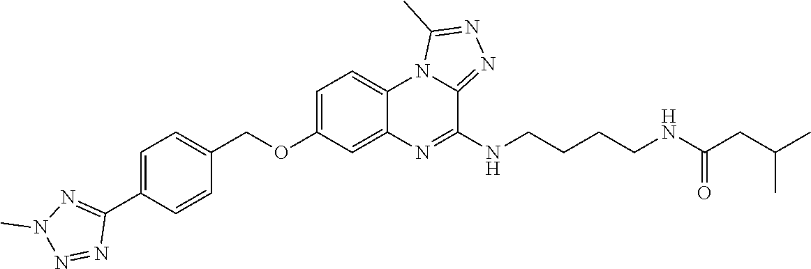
C1=C(OCC2=CC=C(C3=NN(C)N=N3)C=C2)C=C2C(=C1)N1C(=NN=C1C)C(NCCCCNC(CC(C)C)=O)=N2
